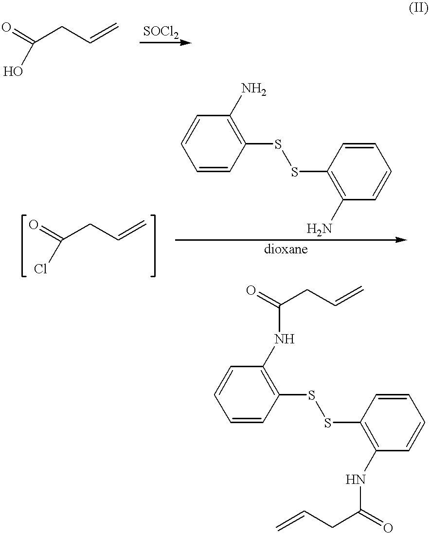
O=C(CC=C)O.O=C(CC=C)Cl.C1=CC(SSC2=C(N)C=CC=C2)=C(N)C=C1.O=C(CC=C)NC1=C(SSC2=C(NC(=O)CC=C)C=CC=C2)C=CC=C1
